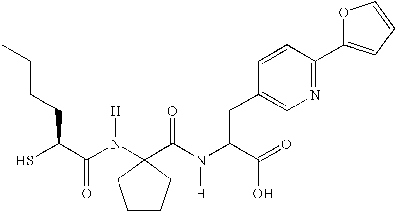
SC(C(N([H])C1(C(N(C(C(=O)O)CC2=CN=C(C3=CC=CO3)C=C2)[H])=O)CCCC1)=O)CCCC
